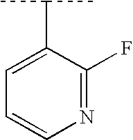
C1=C(C(C)C)C(F)=NC=C1
